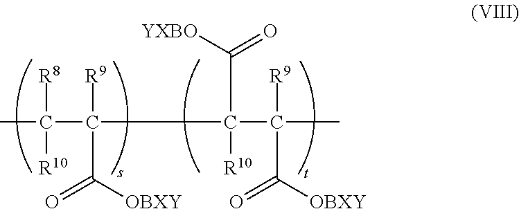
CC(C(C([R10])(C(C)([R9])C([OBXY])=O)C([YXBO])=O)([R9])C([OBXY])=O)([R8])[R10]
